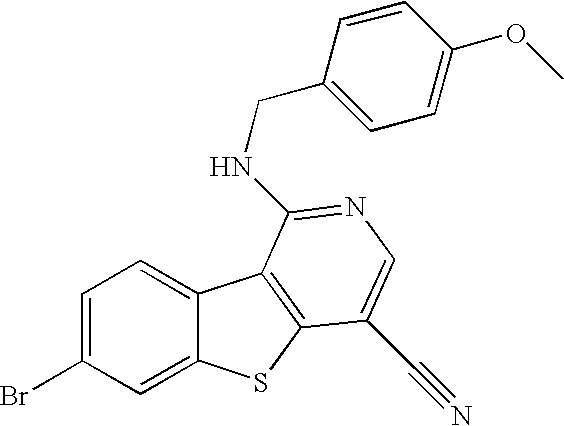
C1=C(Br)C=C2C(=C1)C1=C(S2)C(C#N)=CN=C1NCC1=CC=C(OC)C=C1
